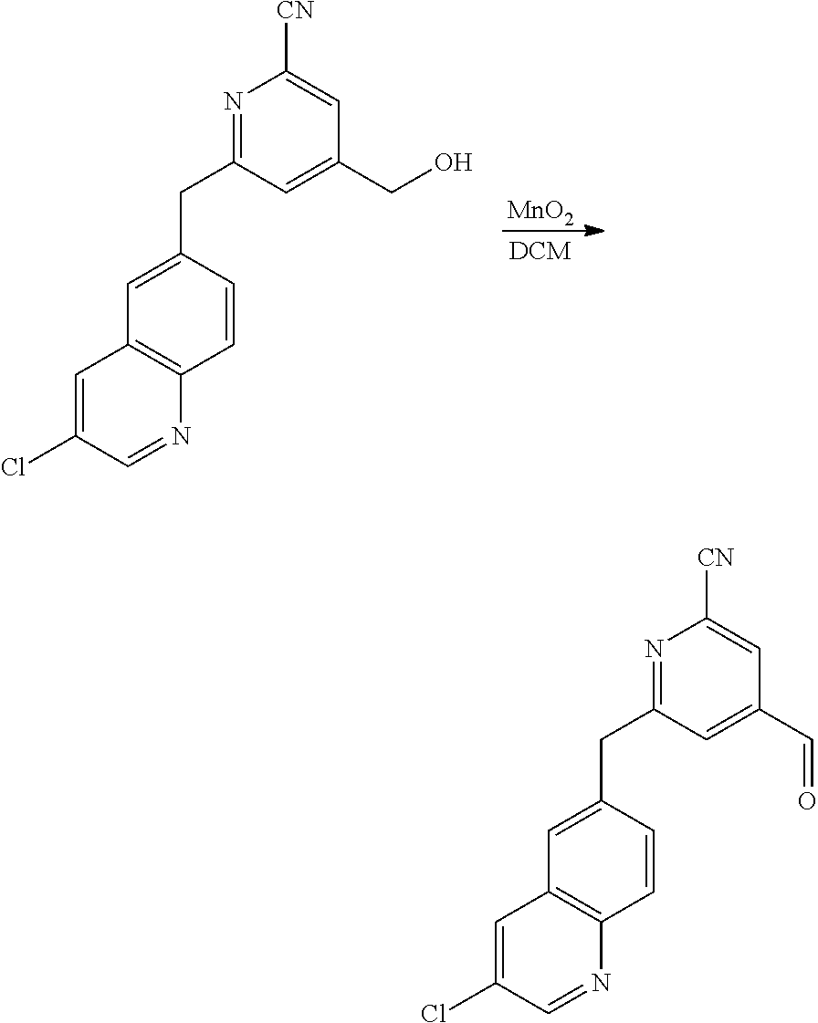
C1=C(CC2=NC([CN])=CC(CO)=C2)C=CC2=C1C=C(Cl)C=N2.[MnO2].C1=C(CC2=NC([CN])=CC(C=O)=C2)C=CC2=C1C=C(Cl)C=N2
